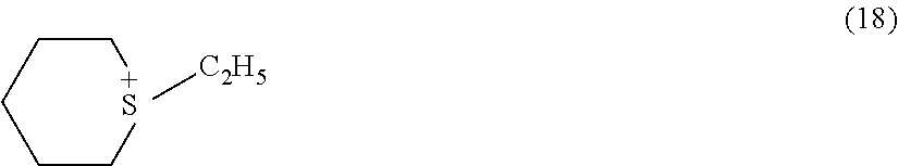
C1CC[+S]([C2H5])CC1
